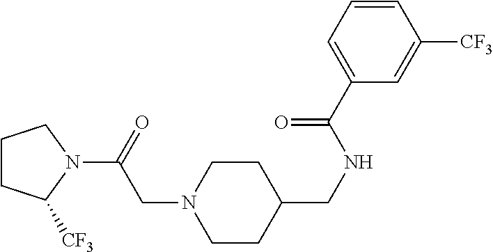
C1CC(CNC(C2=CC=CC([CF3])=C2)=O)CCN1CC(N1CCCC1[CF3])=O
